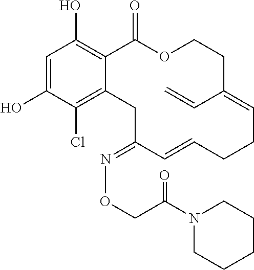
C1=C(O)C(Cl)=C2C(=C1O)C(=O)OCCC(C=C)=CCCC=CC(=NOCC(N1CCCCC1)=O)C2
